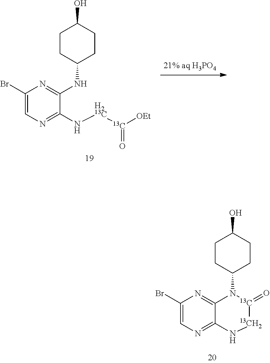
C1(Br)=CN=C2C(=N1)N(C1CCC(O)CC1)[13C](=O)[13CH2]N2.C1(Br)=CN=C(N[H213C][13C]([OEt])=O)C(NC2CCC(O)CC2)=N1
